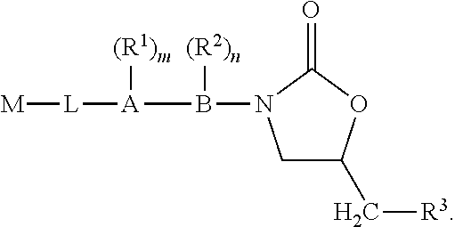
C1C(C[R3])OC(=O)N1B([(R2)n])[A]([L][M])[(R1)m]
